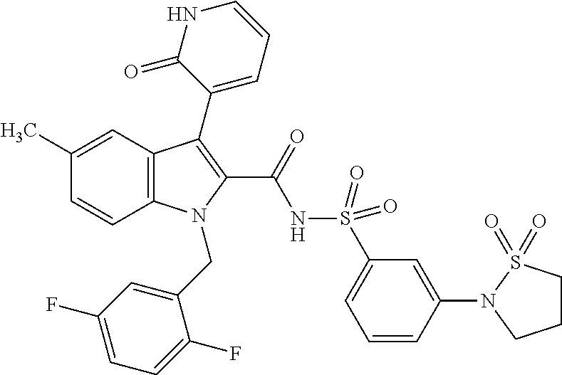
C1(C)=CC2=C(C=C1)N(CC1=CC(F)=CC=C1F)C(C(=O)NS(=O)(=O)C1=CC=CC(N3CCCS3(=O)=O)=C1)=C2C1=CC=CNC1=O
